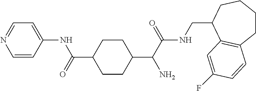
C1=CC(NC(=O)C2CCC(C(C(NCC3C4=C(CCCC3)C=CC(F)=C4)=O)N)CC2)=CC=N1
